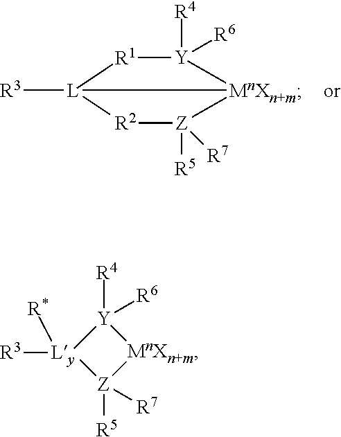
[R3][L]12[MnXn+m]([Z]([R5])([R7])[R2]1)[Y]([R4])([R6])[R1]2.[Y]1([R4])([R6])[Ly]([R3])([R*])[Z]([R5])([R7])[MnXn+m]1
